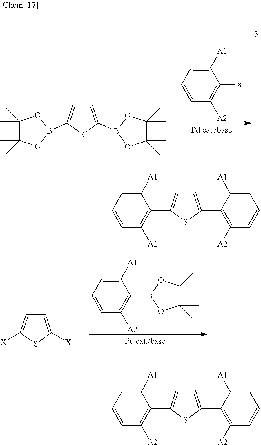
C1=CC=C([A1])C([X])=C1[A2].C1=C(B2OC(C)(C)C(C)(C)O2)SC(B2OC(C)(C)C(C)(C)O2)=C1.C1=CC=C([A1])C(B2OC(C)(C)C(C)(C)O2)=C1[A2].C1=C([X])SC([X])=C1.C1=C(C2=C([A2])C=CC=C2[A1])SC(C2=C([A2])C=CC=C2[A1])=C1.C1=C(C2=C([A2])C=CC=C2[A1])SC(C2=C([A2])C=CC=C2[A1])=C1
